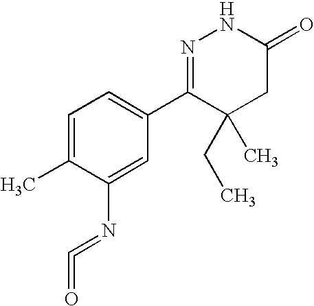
C1=C(C)C(N=C=O)=CC(C2=NNC(=O)CC2(CC)C)=C1
